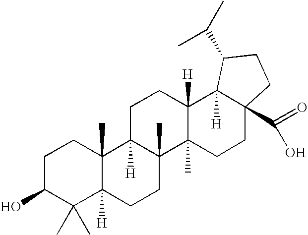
C1C(O)C(C)(C)C2([H])C(C)(C1)C1([H])C(C)(CC2)C2(C)C([H])(CC1)C1([H])C(C(=O)O)(CC2)CCC1C(C)C
